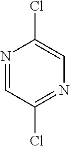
ClC1=CN=C(Cl)C=N1
